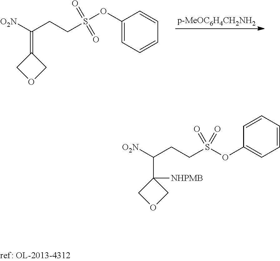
C1(OS(CCC([O2N])=C2COC2)(=O)=O)=CC=CC=C1.C(CC([O2N])C1([NHPMB])COC1)S(OC1=CC=CC=C1)(=O)=O
